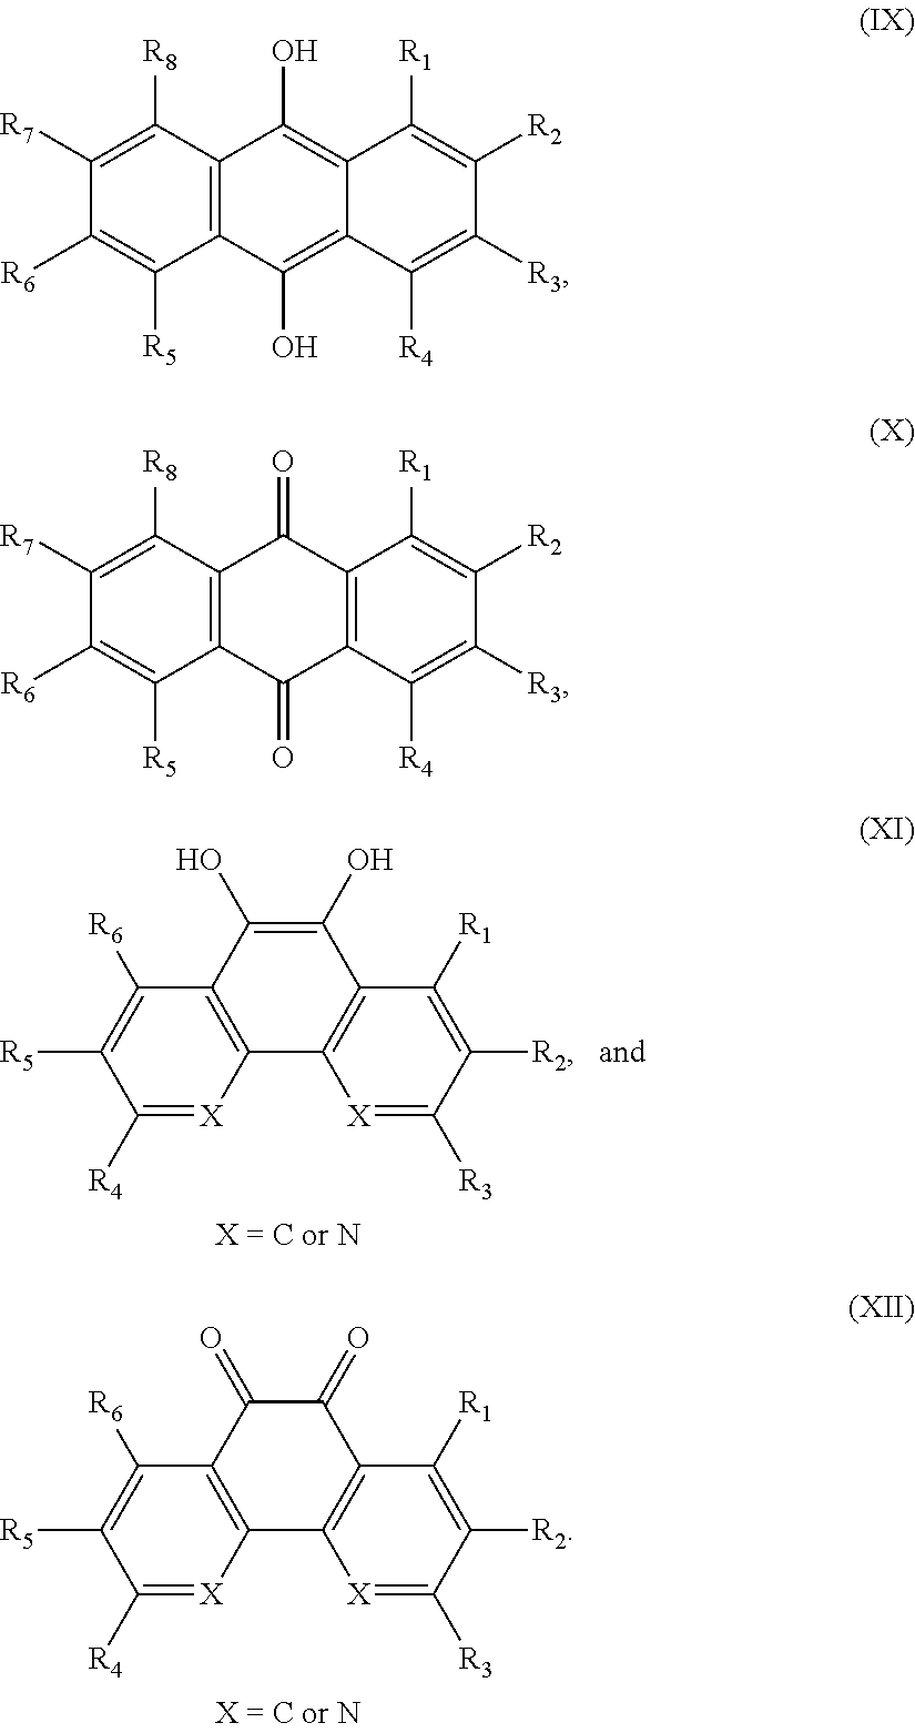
C1([R4])=[X]C2=C(C([R6])=C1[R5])C(=O)C(=O)C1=C2[X]=C([R3])C([R2])=C1[R1].C1([R4])=[X]C2=C(C([R6])=C1[R5])C(O)=C(O)C1=C2[X]=C([R3])C([R2])=C1[R1].C1([R7])=C([R8])C2=C(C([R5])=C1[R6])C(O)=C1C(=C2O)C([R1])=C([R2])C([R3])=C1[R4].C1([R7])=C([R8])C2=C(C([R5])=C1[R6])C(=O)C1=C(C2=O)C([R1])=C([R2])C([R3])=C1[R4]
